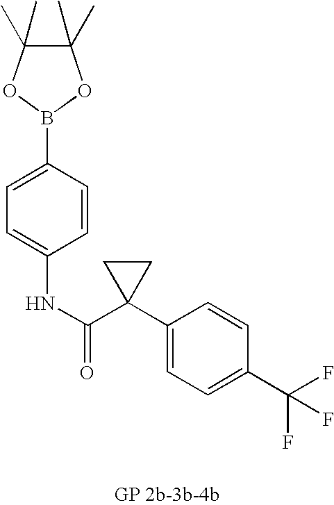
C1(C)(C)C(C)(C)OB(C2=CC=C(NC(=O)C3(C4=CC=C(C(F)(F)F)C=C4)CC3)C=C2)O1
